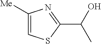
C1([Me])=CSC(C(O)C)=N1
